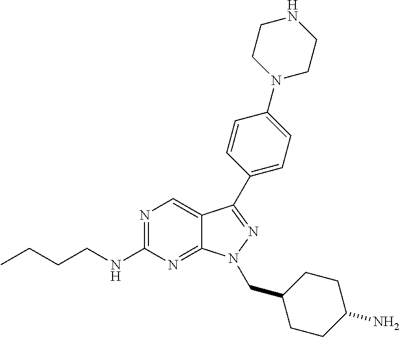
N1=C(NCCCC)N=C2C(=C1)C(C1=CC=C(N3CCNCC3)C=C1)=NN2CC1CCC(N)CC1
